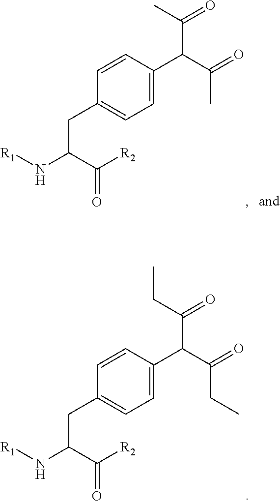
C1=CC(C(C(=O)C)C(C)=O)=CC=C1CC(C([R2])=O)N[R1].C1=CC(C(C(=O)CC)C(CC)=O)=CC=C1CC(C([R2])=O)N[R1]
